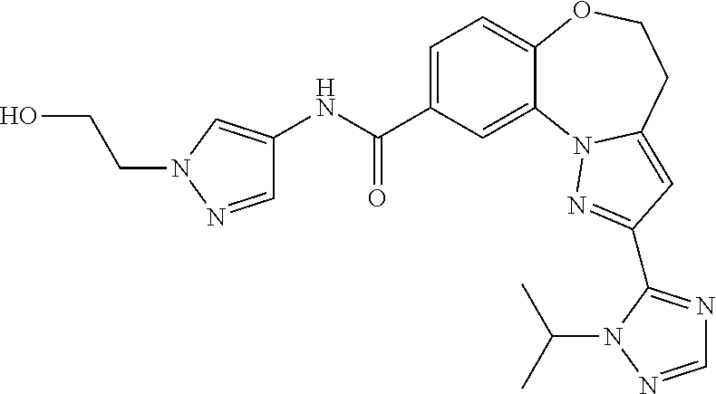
C1=C(C(=O)NC2=CN(CCO)N=C2)C=C2C(=C1)OCCC1=CC(C3=NC=NN3C(C)C)=NN21
